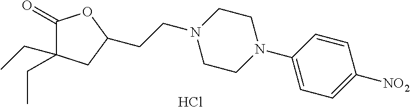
C(CN1CCN(C2=CC=C([NO2])C=C2)CC1)C1CC(CC)(CC)C(=O)O1.Cl
